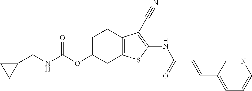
C(OC1CC2=C(CC1)C(C#N)=C(NC(C=CC1=CC=CN=C1)=O)S2)(=O)NCC1CC1
